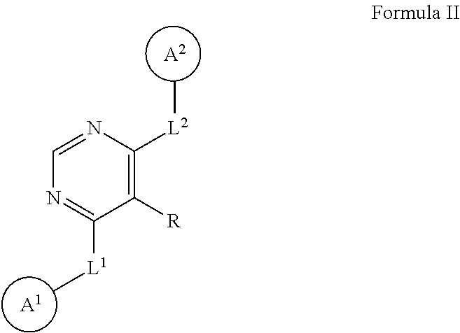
[A1].[A2].C1=NC([L2]C)=C([R])C([L1]C)=N1
